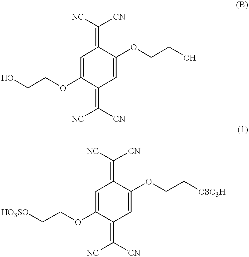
C1=C(OCCO)C(=C([NC])[CN])C=C(OCCO)C1=C([NC])[CN].C1=C(OCC[HO3SO])C(=C([NC])[CN])C=C(OCC[OSO3H])C1=C([NC])[CN]
